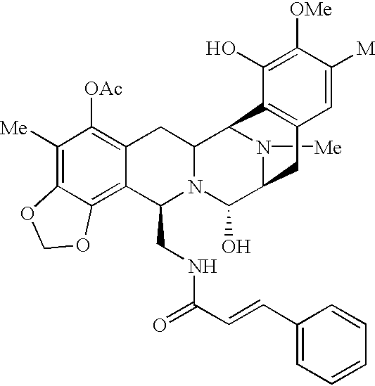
C1([Me])=C2C(=C3C(=C1[OAc])CC1N(C3CNC(C=CC3=CC=CC=C3)=O)C(O)C3N([Me])C1C1=C(C3)C=C([M])C([OMe])=C1O)OCO2
